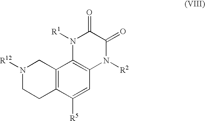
C12=C(C([R5])=CC3=C1N([R1])C(=O)C(=O)N3[R2])CCN([R12])C2
